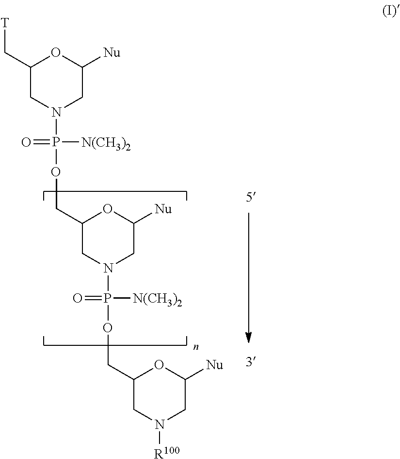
C1(C[T])CN(P(OCC2CN(P([N(CH3)2])(=O)OCC3CN([R100])CC([Nu])O3)CC([Nu])O2)([N(CH3)2])=O)CC([Nu])O1
